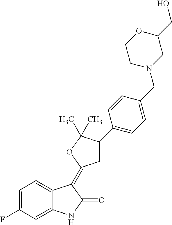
C1=C2C(=CC(F)=C1)NC(=O)C2=C1C=C(C2=CC=C(CN3CC(CO)OCC3)C=C2)C(C)(C)O1
